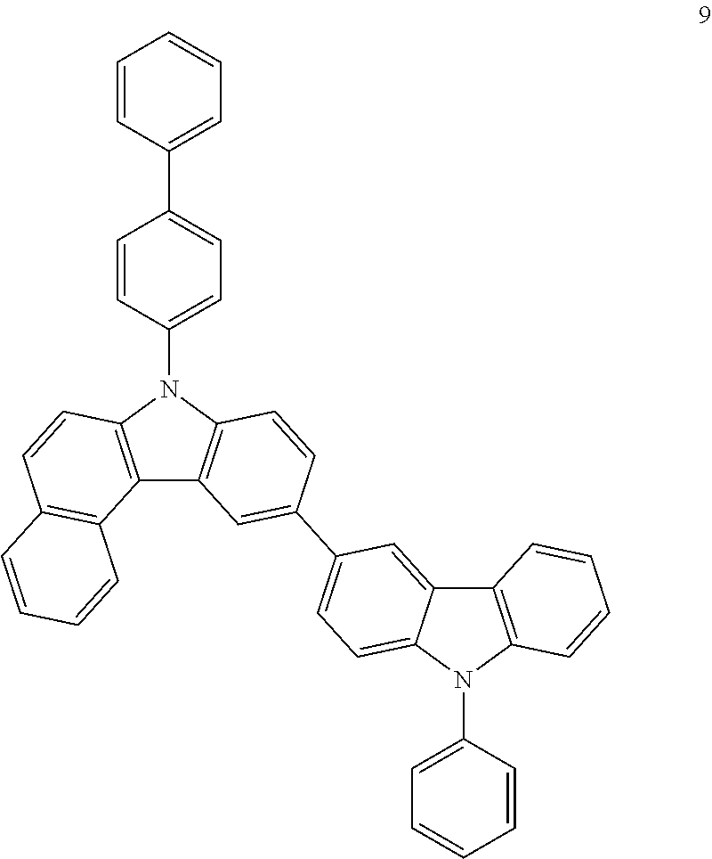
C12=C(N(C3=CC=C(C4=CC=CC=C4)C=C3)C3=C1C=C(C1=CC=C4C(=C1)C1=C(N4C4=CC=CC=C4)C=CC=C1)C=C3)C=CC1=C2C=CC=C1
